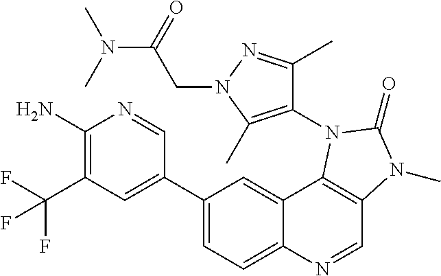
C1(N)=C(C(F)(F)F)C=C(C2=CC=C3C(=C2)C2=C(C=N3)N(C)C(=O)N2C2=C(C)N(CC(N(C)C)=O)N=C2C)C=N1
